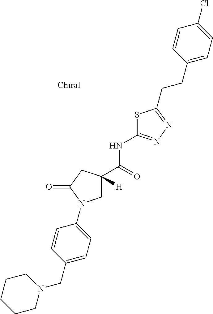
C1C(C(NC2=NN=C(CCC3=CC=C(Cl)C=C3)S2)=O)([H])CC(=O)N1C1=CC=C(CN2CCCCC2)C=C1
